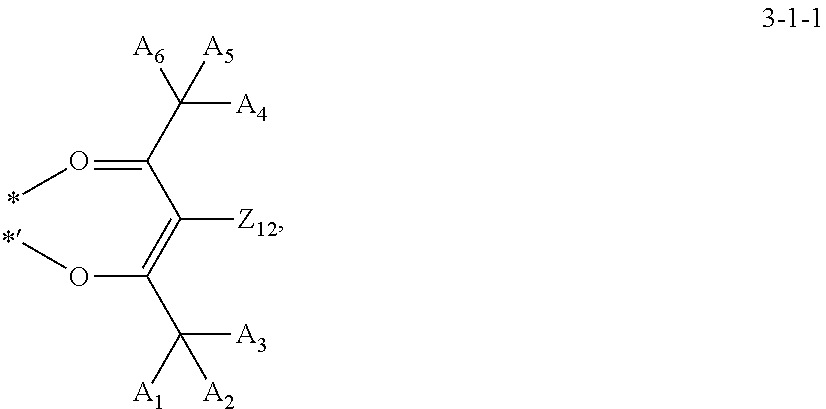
C(=OC)(C(=C(OC)C([A1])([A3])[A2])[Z12])C([A6])([A4])[A5]
